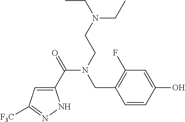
C1(C(=O)N(CCN(CC)CC)CC2=C(F)C=C(O)C=C2)=CC([F3C])=NN1
